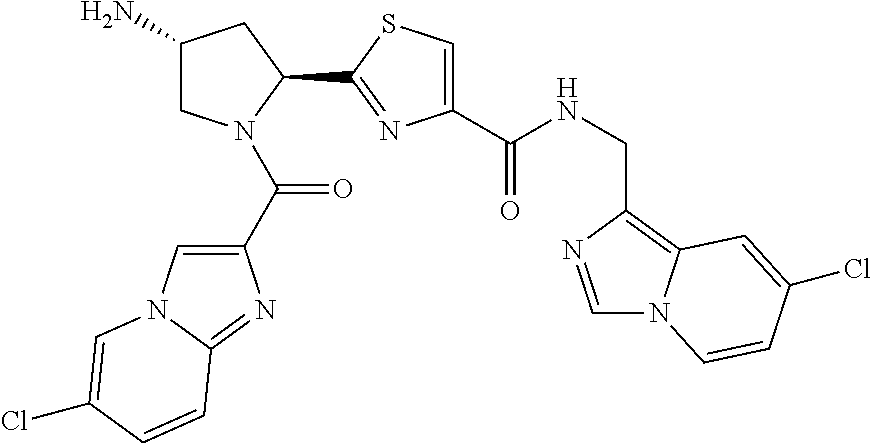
C1(N)CN(C(C2=CN3C(=N2)C=CC(Cl)=C3)=O)C(C2=NC(C(NCC3=C4N(C=N3)C=CC(Cl)=C4)=O)=CS2)C1
